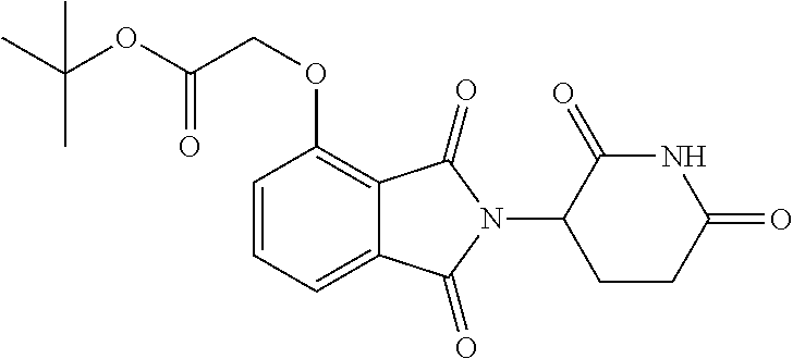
C1=CC=C2C(=C1OCC(OC(C)(C)C)=O)C(=O)N(C1CCC(=O)NC1=O)C2=O
